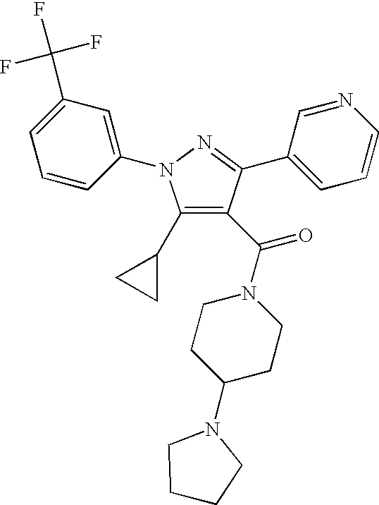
C1(C2CC2)=C(C(N2CCC(N3CCCC3)CC2)=O)C(C2=CC=CN=C2)=NN1C1=CC(C(F)(F)F)=CC=C1
